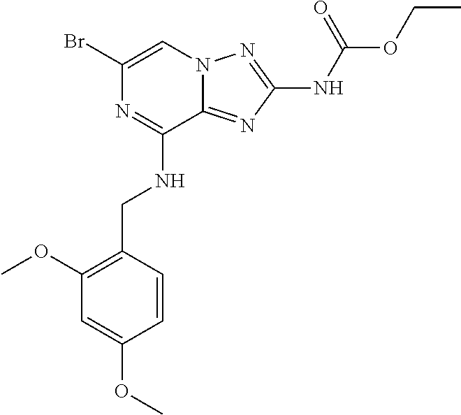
BrC1=CN2C(=NC(NC(OCC)=O)=N2)C(NCC2=C(OC)C=C(OC)C=C2)=N1
